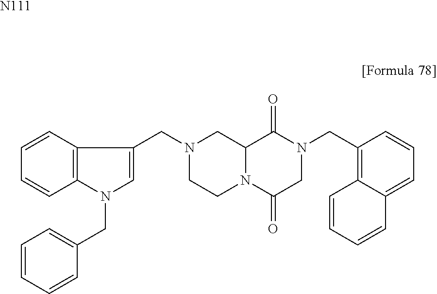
C1=CC2=C(C=C1)N(CC1=CC=CC=C1)C=C2CN1CCN2C(C1)C(=O)N(CC1=C3C(=CC=C1)C=CC=C3)CC2=O.[N111]
